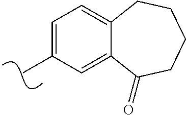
CC1=CC=C2C(=C1)C(=O)CCCC2
